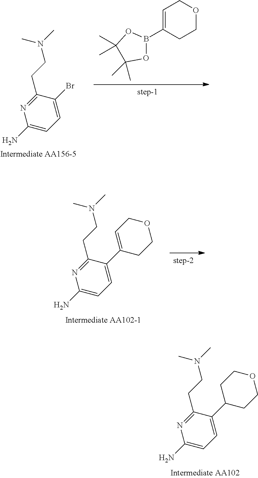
C1(N)=CC=C(Br)C(CCN(C)C)=N1.C1=C(B2OC(C)(C)C(C)(C)O2)CCOC1.C1(N)=CC=C(C2=CCOCC2)C(CCN(C)C)=N1.C1(N)=CC=C(C2CCOCC2)C(CCN(C)C)=N1
